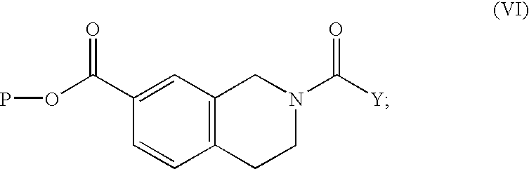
C1=CC2=C(C=C1C(OP)=O)CN(C([Y])=O)CC2
